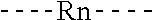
C[Rn]C
